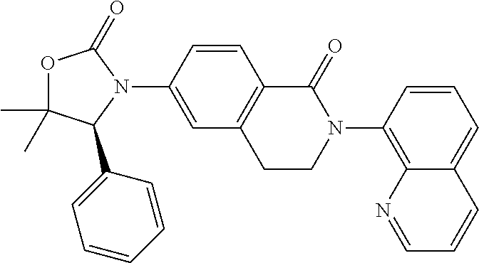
C1=C(N2C(=O)OC(C)(C)C2C2=CC=CC=C2)C=CC2=C1CCN(C1=C3C(=CC=C1)C=CC=N3)C2=O
